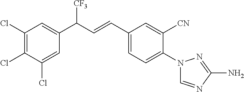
C1(Cl)=C(Cl)C(Cl)=CC(C(C=CC2=CC=C(N3C=NC(N)=N3)C([CN])=C2)[CF3])=C1
